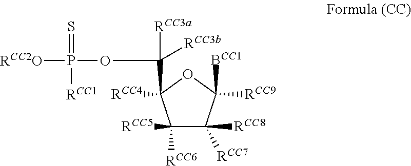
[RCC2O]P(OC([RCC3a])([RCC3b])C1([RCC4])C([RCC5])([RCC6])C([RCC8])([RCC7])C([RCC9])([BCC1])O1)(=S)[RCC1]
